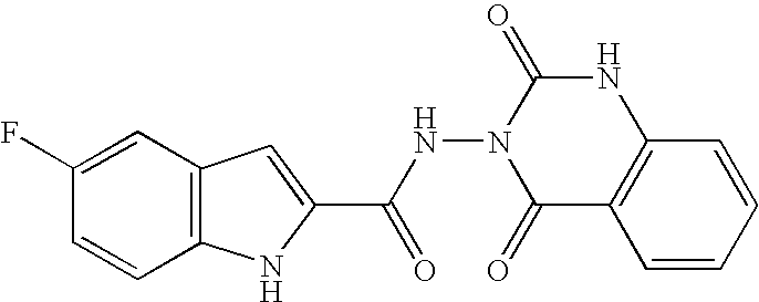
C12=C(C=C(F)C=C1)C=C(C(NN1C(=O)C3=C(NC1=O)C=CC=C3)=O)N2
